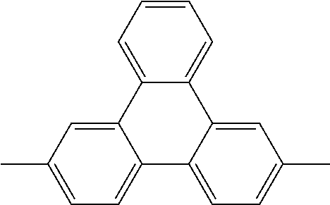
C1=CC=C2C(=C1)C1=CC(C)=CC=C1C1=CC=C(C)C=C21
